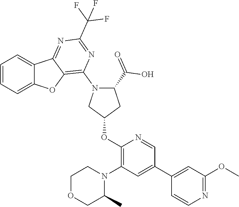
C1=CC=C2C(=C1)C1=NC(C(F)(F)F)=NC(N3C(C(O)=O)CC(OC4=C(N5CCOCC5C)C=C(C5=CC(OC)=NC=C5)C=N4)C3)=C1O2
